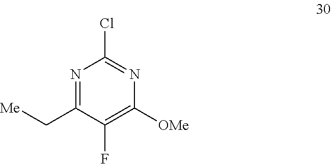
N1=C(C[Me])C(F)=C([OMe])N=C1Cl
